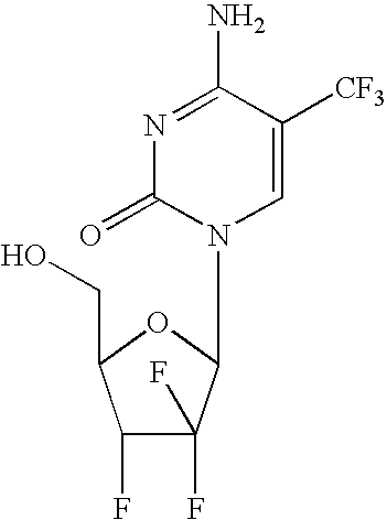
N1=C(N)C([CF3])=CN(C2C(F)(F)C(F)C(CO)O2)C1=O
